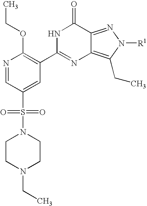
N1=CC(S(N2CCN(CC)CC2)(=O)=O)=CC(C2=NC3=C(CC)N([R1])N=C3C(=O)N2)=C1OCC
